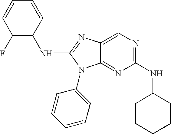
C1=CC(F)=C(NC2=NC3=CN=C(NC4CCCCC4)N=C3N2C2=CC=CC=C2)C=C1
